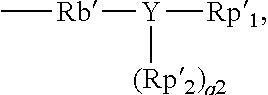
C[Rb][Y]([(Rp2)a2])[Rp1]
